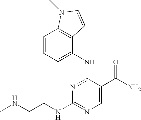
C12=C(C(NC3=NC(NCCNC)=NC=C3C(N)=O)=CC=C1)C=CN2C
